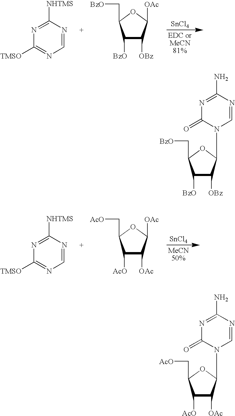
[SnCl4].N1=C([NHTMS])N=CN=C1[TMSO].C1([BzO])C([OBz])C([OAc])OC1C[BzO].[SnCl4].N1=C([NHTMS])N=CN=C1[TMSO].C1([AcO])C([OAc])C([OAc])OC1C[AcO].C1([BzO])C([OBz])C(N2C=NC(N)=NC2=O)OC1C[BzO].C1([AcO])C([OAc])C(N2C=NC(N)=NC2=O)OC1C[AcO]
